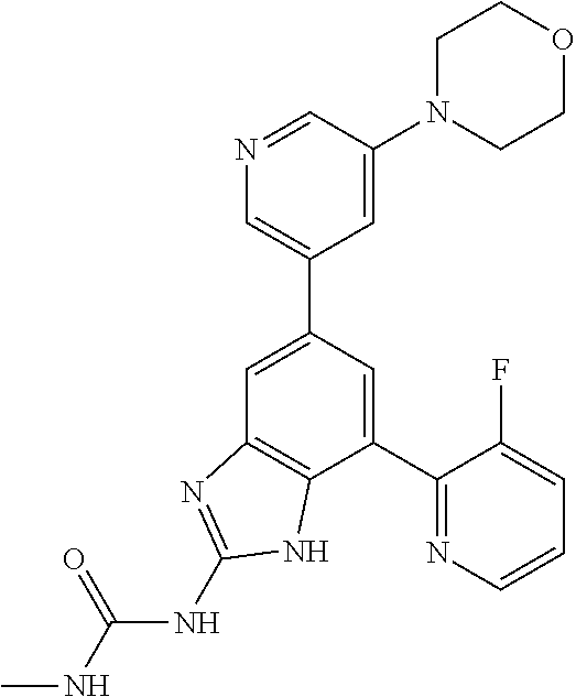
C1(C2=NC=CC=C2F)=CC(C2=CN=CC(N3CCOCC3)=C2)=CC2=C1NC(NC(NC)=O)=N2
